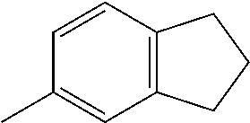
C1=CC(C)=CC2=C1CCC2
